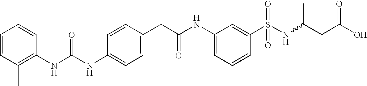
C1=CC(CC(NC2=CC=CC(S(NC(CC(O)=O)C)(=O)=O)=C2)=O)=CC=C1NC(NC1=C(C)C=CC=C1)=O
